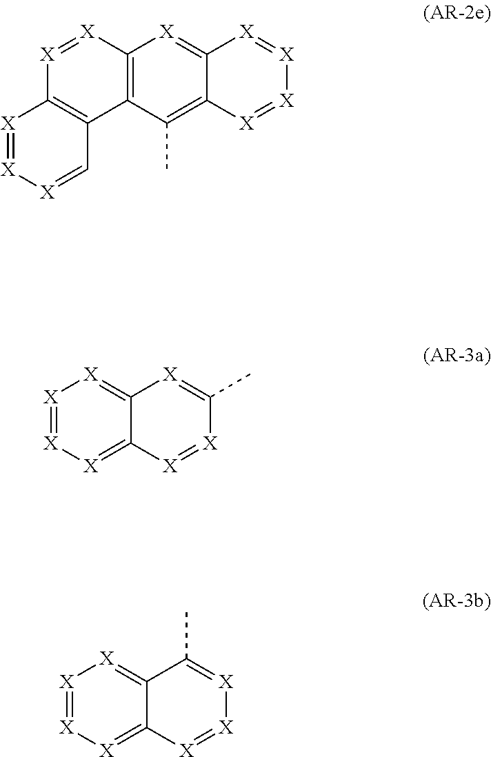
[X]1=[X][X]=C2C(=[X]1)[X]=C(C)[X]=[X]2.[X]1=[X][X]=C2C(=[X]1)C(C)=[X][X]=[X]2.C12=[X]C3=C(C4=C([X]=[X]3)[X]=[X][X]=C4)C(C)=C1[X]=[X][X]=[X]2
